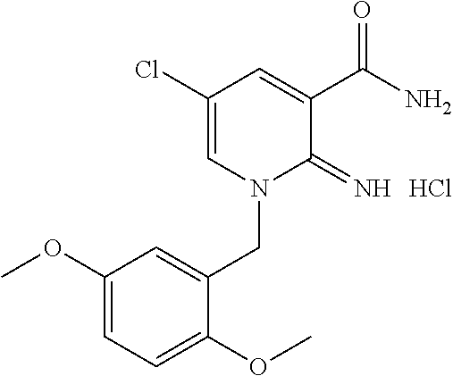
C1(Cl)=CN(CC2=CC(OC)=CC=C2OC)C(=N)C(C(N)=O)=C1.Cl
